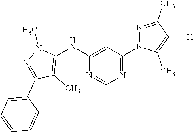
C1(NC2=C(C)C(C3=CC=CC=C3)=NN2C)=CC(N2N=C(C)C(Cl)=C2C)=NC=N1
